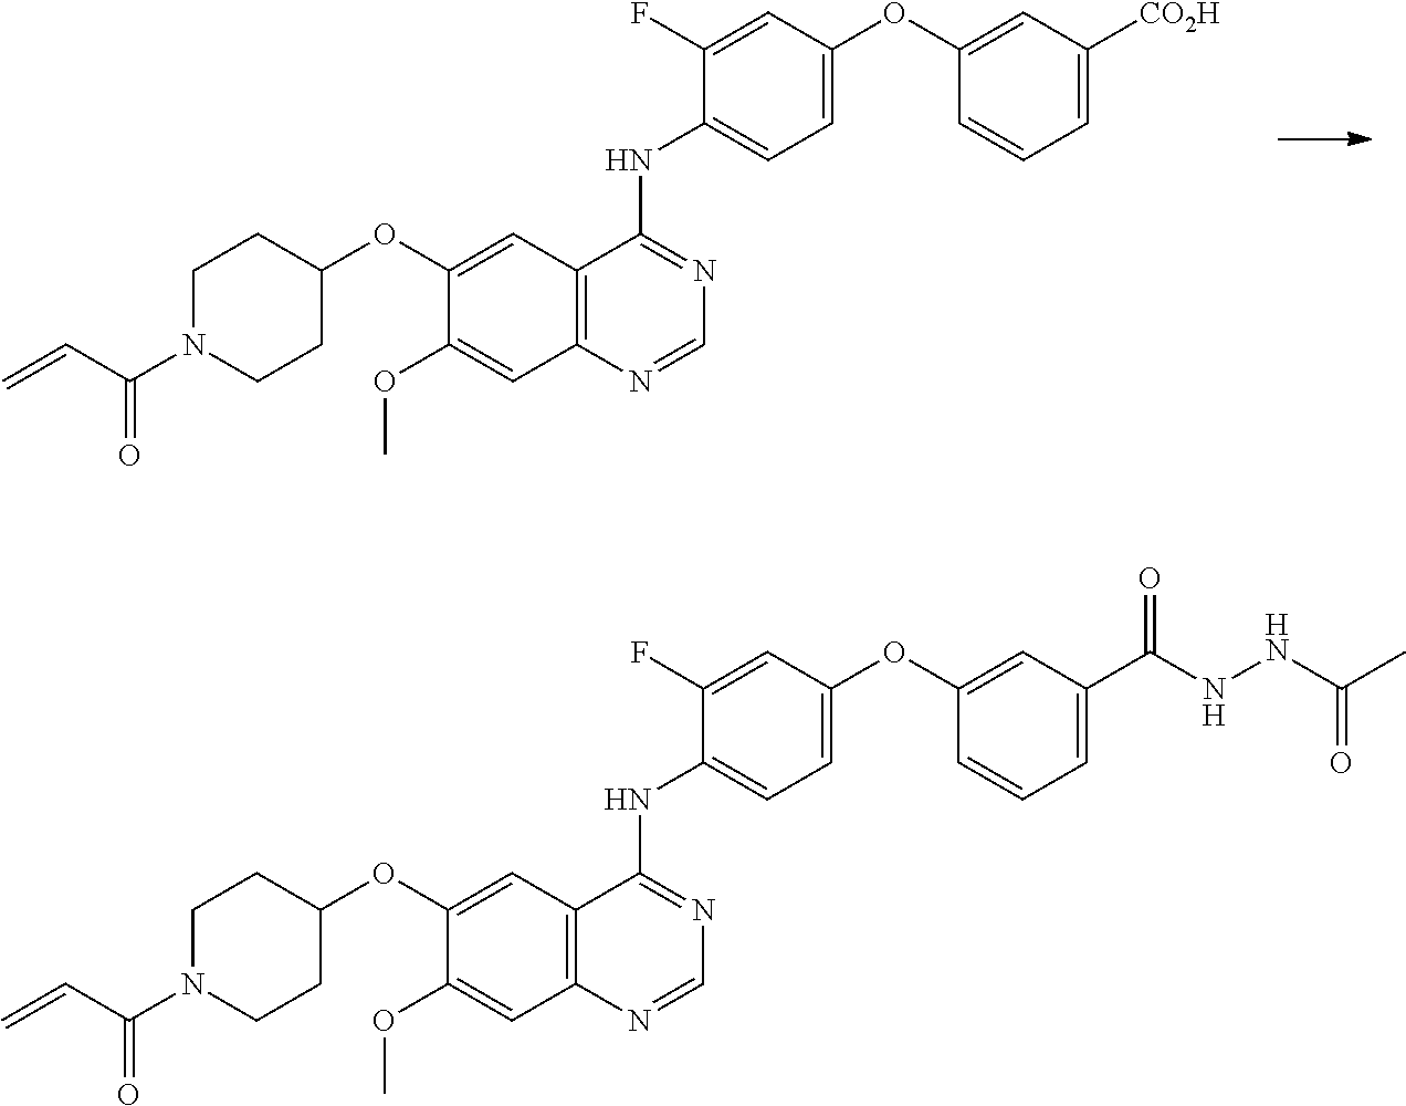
C1=NC2=C(C=C(OC3CCN(C(C=C)=O)CC3)C(OC)=C2)C(NC2=CC=C(OC3=CC([CO2H])=CC=C3)C=C2F)=N1.C1=CC=C(C(NNC(C)=O)=O)C=C1OC1=CC=C(NC2=NC=NC3=C2C=C(OC2CCN(C(C=C)=O)CC2)C(OC)=C3)C(F)=C1
